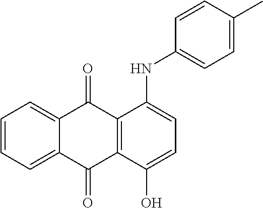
C1=CC=C2C(=C1)C(=O)C1=C(C2=O)C(O)=CC=C1NC1=CC=C(C)C=C1
